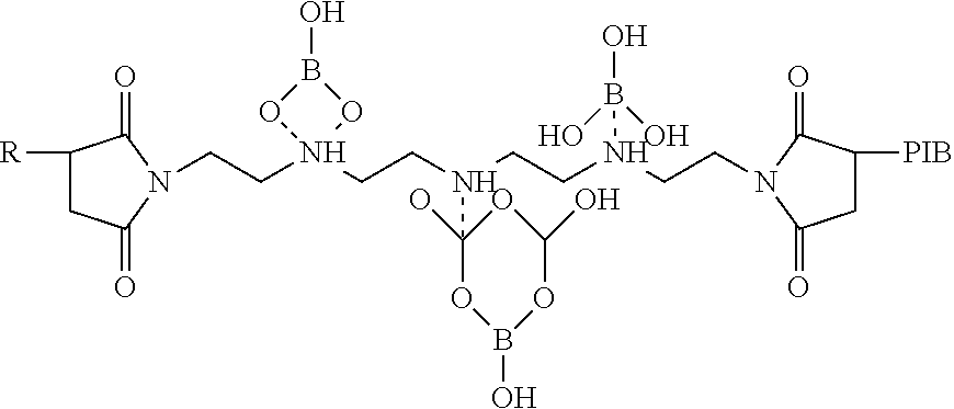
C1([R])CC(=O)N(CCN2(CCN(CCN(CCN3C(=O)CC([PIB])C3=O)B(O)(O)O)C3(O)OC(O)OB(O)O3)OB(O)O2)C1=O
